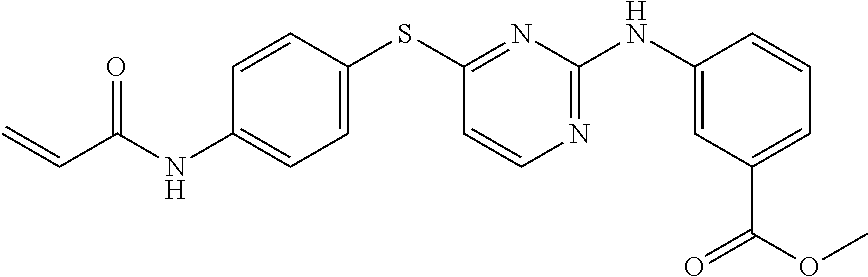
C1=CC(SC2=NC(NC3=CC(C(OC)=O)=CC=C3)=NC=C2)=CC=C1NC(C=C)=O
